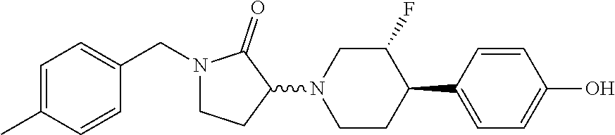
C1=C(C2C(F)CN(C3C(=O)N(CC4=CC=C(C)C=C4)CC3)CC2)C=CC(O)=C1
